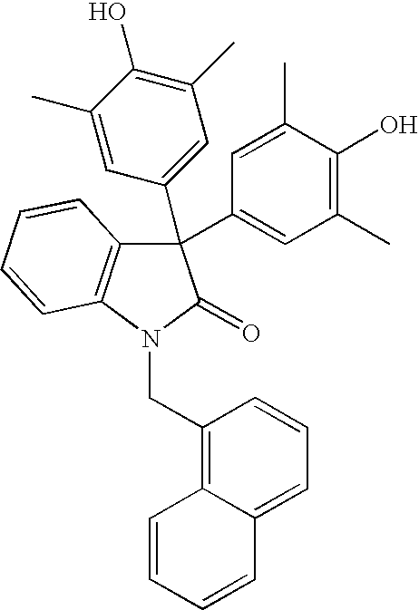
C12=C(N(CC3=C4C(=CC=C3)C=CC=C4)C(=O)C1(C1=CC(C)=C(O)C(C)=C1)C1=CC(C)=C(O)C(C)=C1)C=CC=C2
